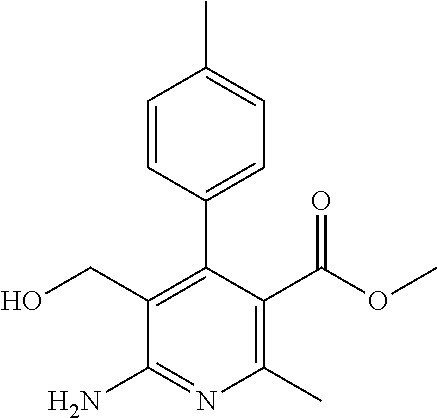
C1=CC(C2=C(CO)C(N)=NC(C)=C2C(OC)=O)=CC=C1C
